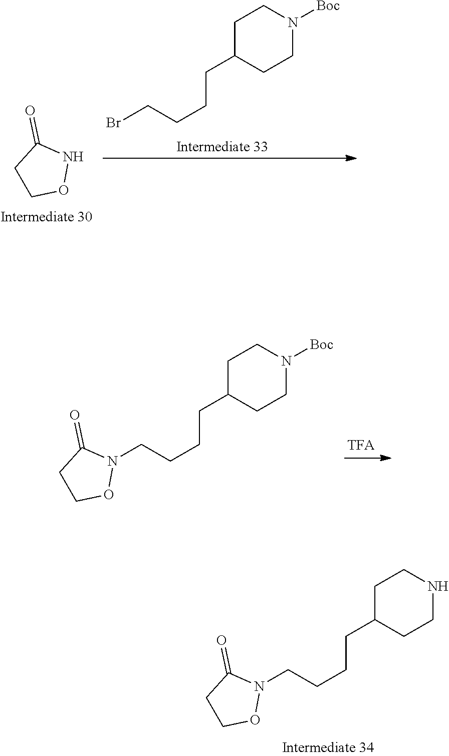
C1CONC1=O.C1C(CCCCBr)CCN([Boc])C1.C1C(CCCCN2C(=O)CCO2)CCN([Boc])C1.C1C(CCCCN2C(=O)CCO2)CCNC1
